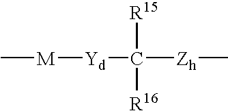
C[M][Yd]C([Zh]C)([R15])[R16]
